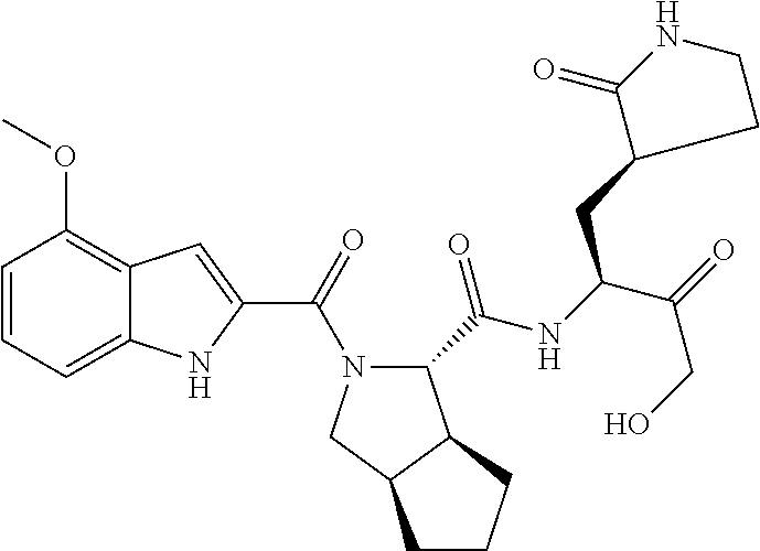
C1=CC=C2C(=C1OC)C=C(C(=O)N1C(C(=O)NC(C(=O)CO)CC3CCNC3=O)C3C(C1)CCC3)N2
